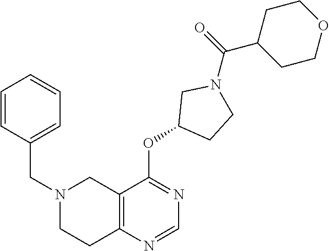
C(N1CCC2=C(C1)C(OC1CCN(C(C3CCOCC3)=O)C1)=NC=N2)C1=CC=CC=C1
